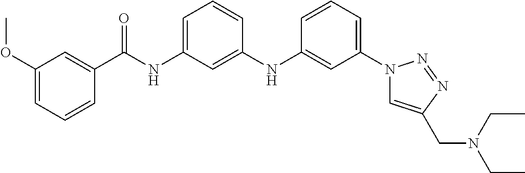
N1(C2=CC=CC(NC3=CC(NC(C4=CC(OC)=CC=C4)=O)=CC=C3)=C2)C=C(CN(CC)CC)N=N1
